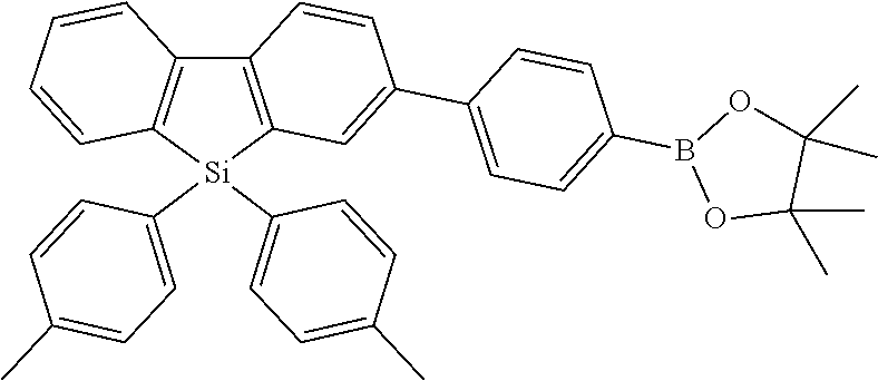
O1C(C)(C)C(C)(C)OB1C1=CC=C(C2=CC3=C(C4=C([Si]3(C3=CC=C(C)C=C3)C3=CC=C(C)C=C3)C=CC=C4)C=C2)C=C1
